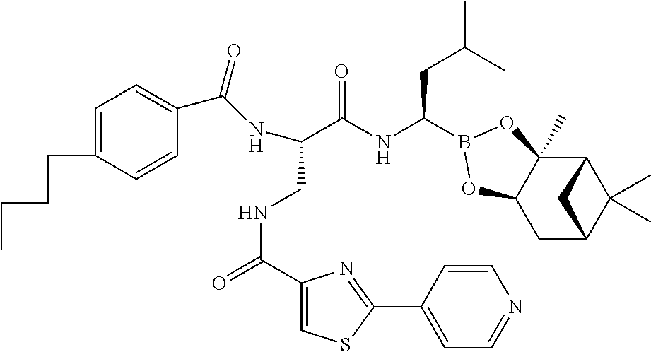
C1=CC(CCCC)=CC=C1C(NC(C(NC(CC(C)C)B1OC2(C)C3C(C)(C)C(CC2O1)C3)=O)CNC(=O)C1=CSC(C2=CC=NC=C2)=N1)=O
